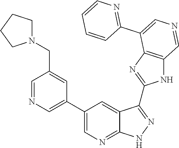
C1=NC=C(C2=CN=C3C(=C2)C(C2=NC4=C(N2)C=NC=C4C2=NC=CC=C2)=NN3)C=C1CN1CCCC1
